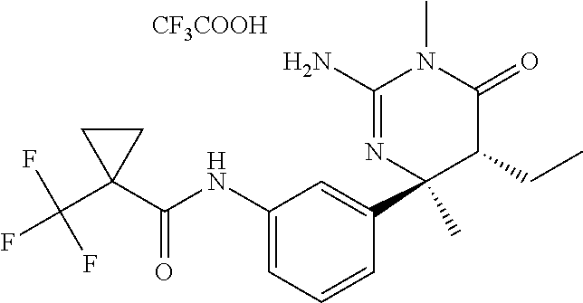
C(C1(C(NC2=CC=CC(C3(C)C(CC)C(=O)N(C)C(N)=N3)=C2)=O)CC1)(F)(F)F.[CF3COOH]
